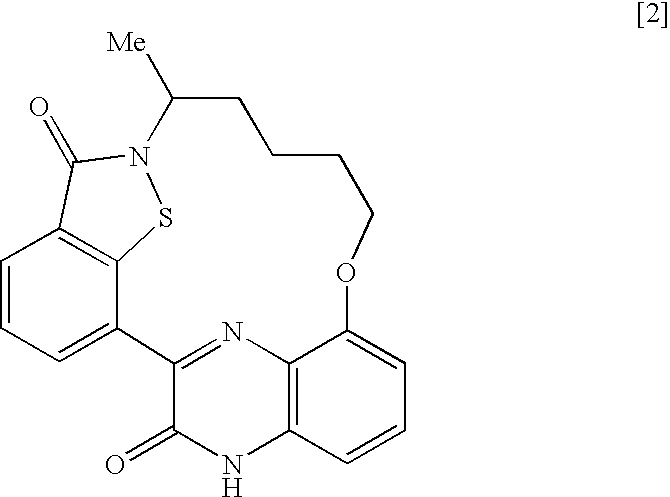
C12=NC3=C(NC1=O)C=CC=C3OCCCCC([Me])N1SC3=C(C=CC=C23)C1=O
